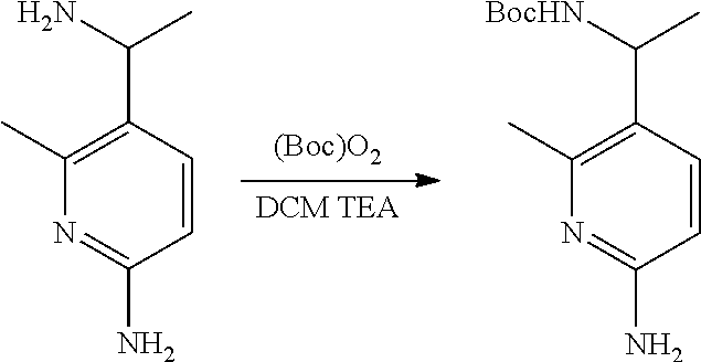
[DCM TEA].[(Boc)O2].NC1=NC(C)=C(C(N)C)C=C1.NC1=NC(C)=C(C([BocHN])C)C=C1
